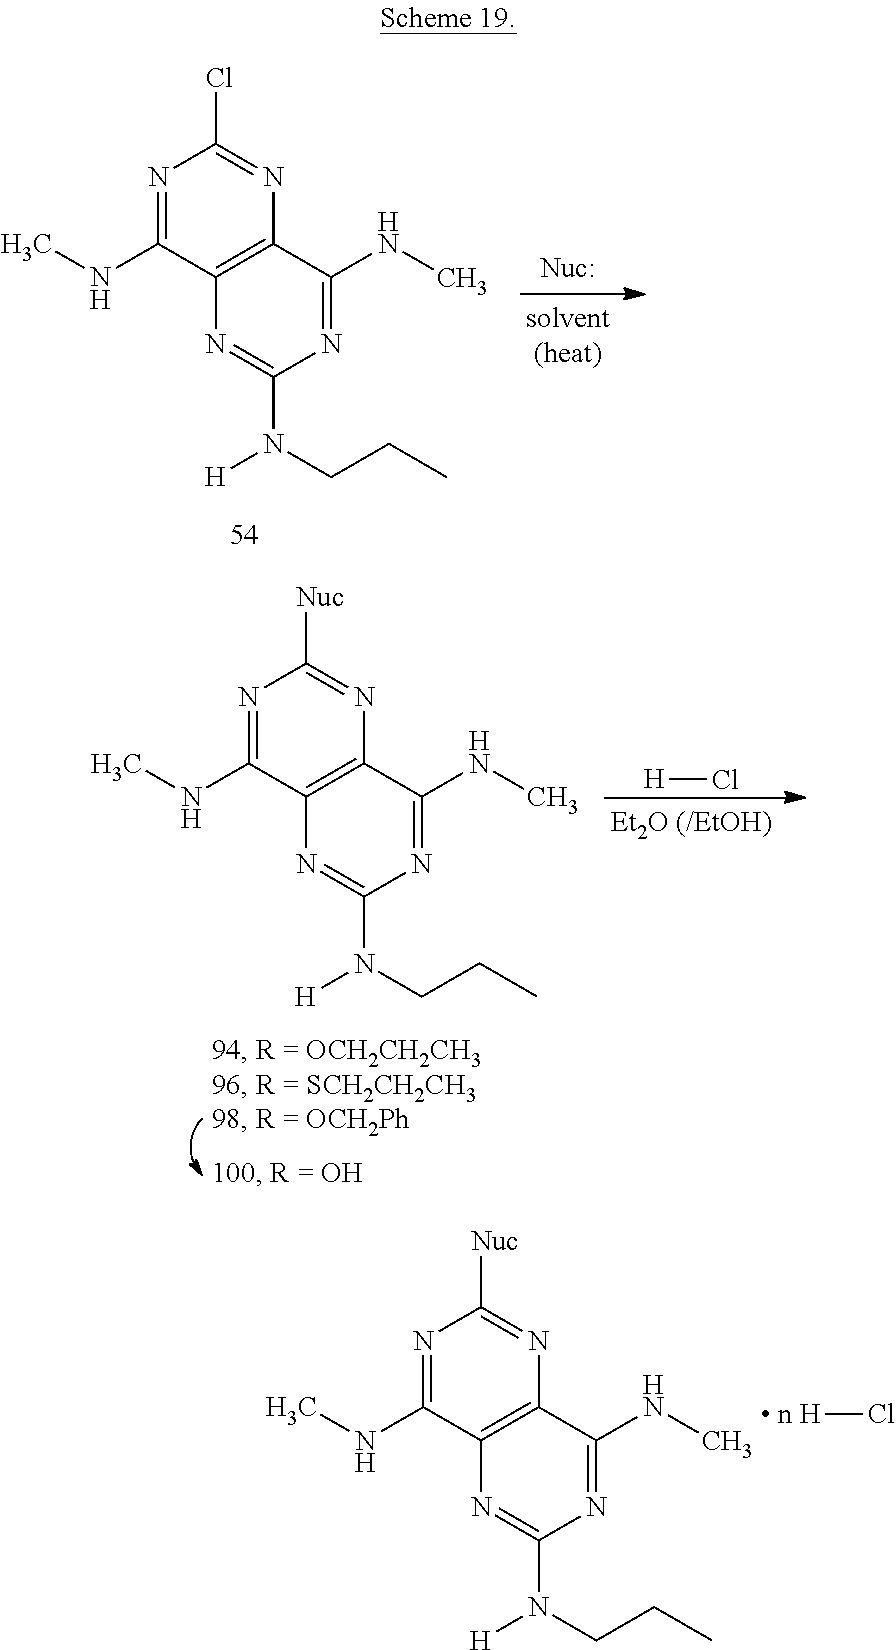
N1=C(NC)C2=C(N=C1[Nuc])C(NC)=NC(N(CCC)[H])=N2.[ n H]Cl.N1=C(NC)C2=C(N=C1Cl)C(NC)=NC(N(CCC)[H])=N2.N1=C(NC)C2=C(N=C1[Nuc])C(NC)=NC(N(CCC)[H])=N2.[H]Cl
